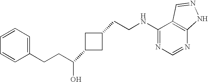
C1(CCC(O)C2CC(CCNC3=NC=NC4=C3C=NN4)C2)=CC=CC=C1
